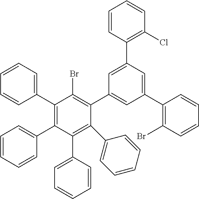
C1(C2=CC=CC=C2)=C(C2=CC=CC=C2)C(C2=CC=CC=C2)=C(C2=CC=CC=C2)C(C2=CC(C3=C(Br)C=CC=C3)=CC(C3=C(Cl)C=CC=C3)=C2)=C1Br
